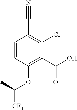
C1=CC(OC([CF3])C)=C(C(O)=O)C(Cl)=C1C#N
